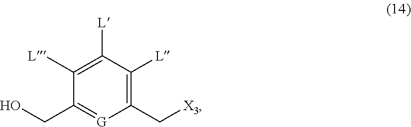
C1([L])=C([L])C([L])=C(C[X3])[G]=C1CO
